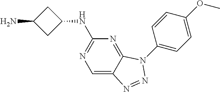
C1=C2C(=NC(NC3CC(N)C3)=N1)N(C1=CC=C(OC)C=C1)N=N2
